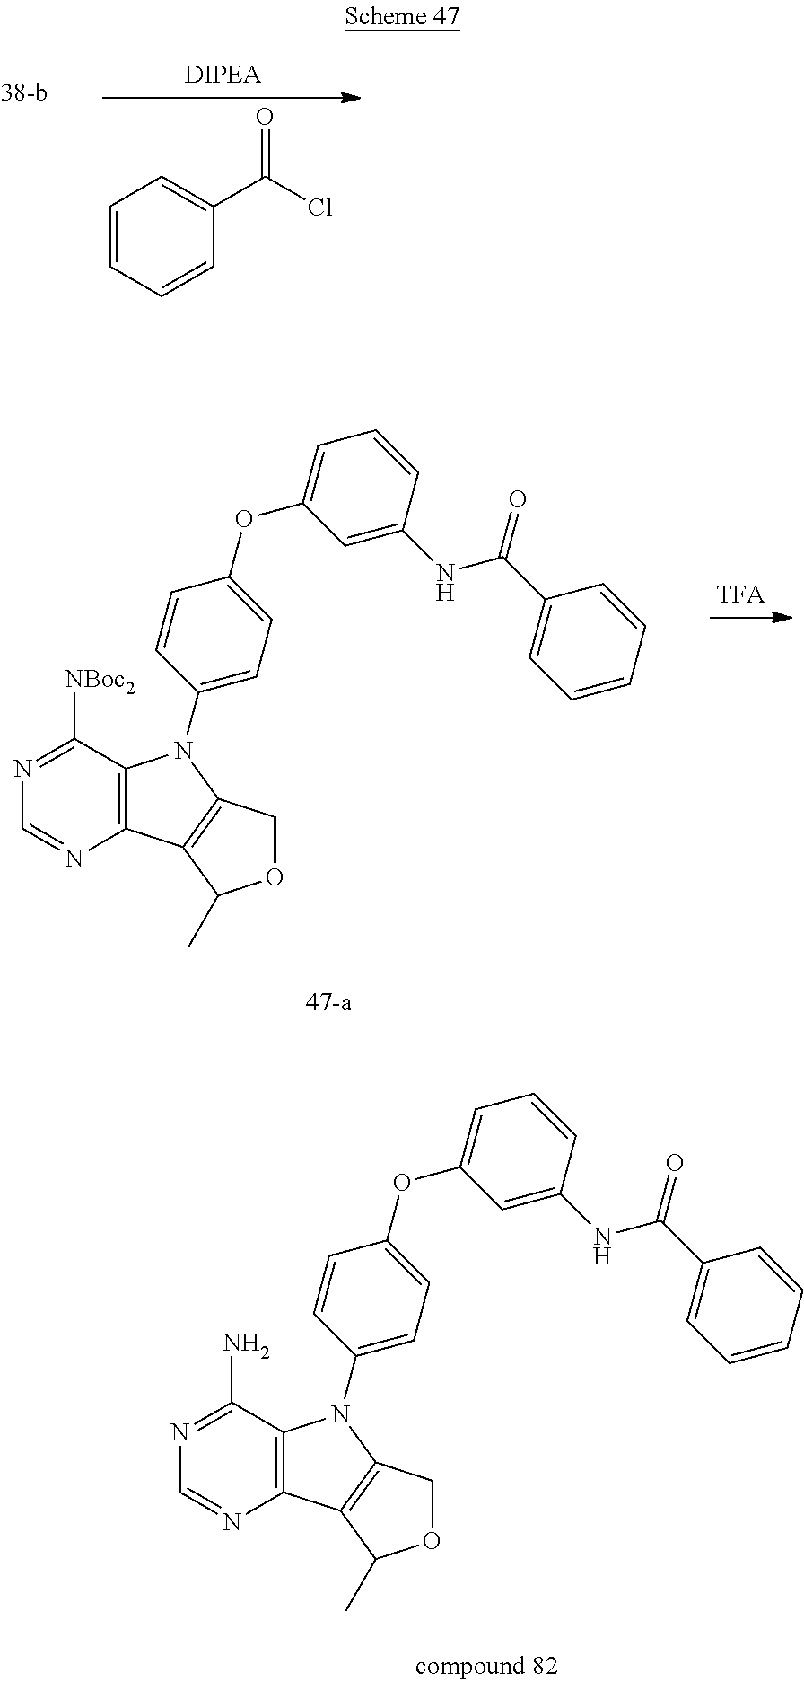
C1=CC=CC(C(Cl)=O)=C1.C12=C(C(N)=NC=N1)N(C1=CC=C(OC3=CC=CC(NC(C4=CC=CC=C4)=O)=C3)C=C1)C1=C2C(C)OC1.C12=C(C([NBoc2])=NC=N1)N(C1=CC=C(OC3=CC=CC(NC(C4=CC=CC=C4)=O)=C3)C=C1)C1=C2C(C)OC1
